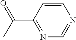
C1=CC(C(C)=O)=NC=N1
